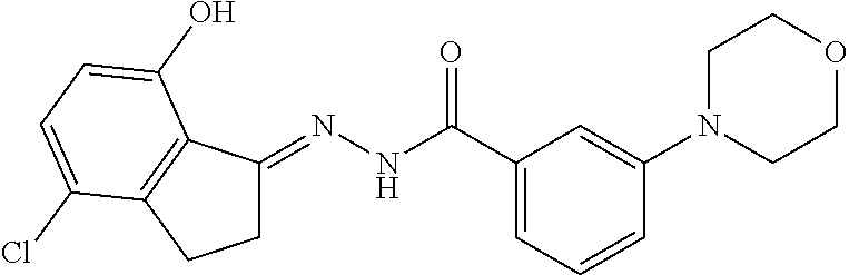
C1C(=NNC(C2=CC=CC(N3CCOCC3)=C2)=O)C2=C(C1)C(Cl)=CC=C2O
